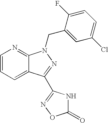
C1=CC=C2C(=N1)N(CC1=CC(Cl)=CC=C1F)N=C2C1=NOC(=O)N1
